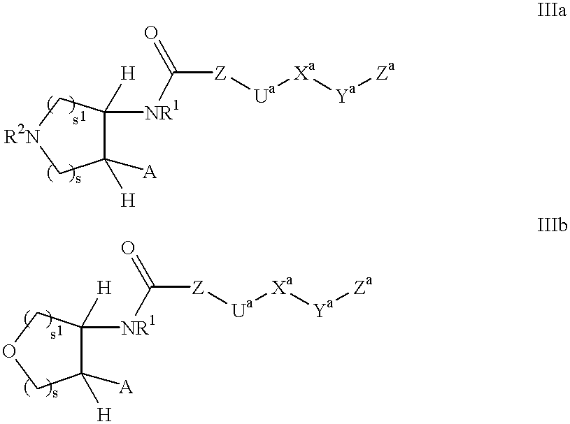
C1([H])([NR1]C([Z][Ua][Xa][Ya][Za])=O)C([H])([A])C[R2N]C1.C1([H])([NR1]C([Z][Ua][Xa][Ya][Za])=O)C([H])([A])COC1
